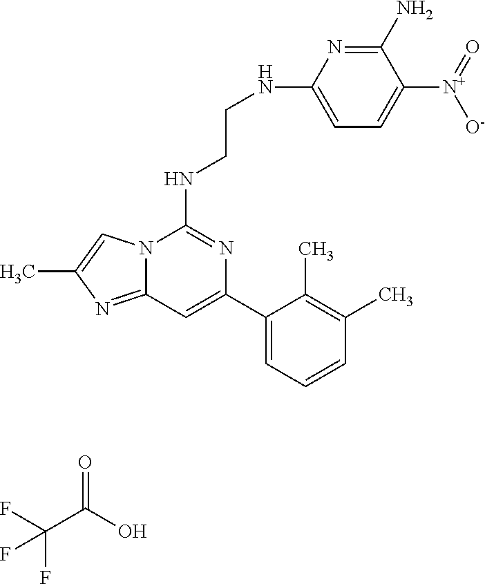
N12C(=NC(C)=C1)C=C(C1=CC=CC(C)=C1C)N=C2NCCNC1=CC=C([N+](=O)[O-])C(N)=N1.FC(C(O)=O)(F)F
